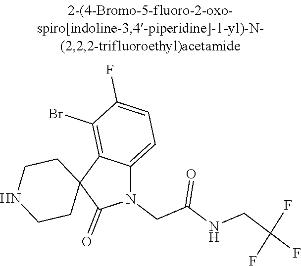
C(NCC(F)(F)F)(=O)CN1C2=CC=C(F)C(Br)=C2C2(C1=O)CCNCC2
